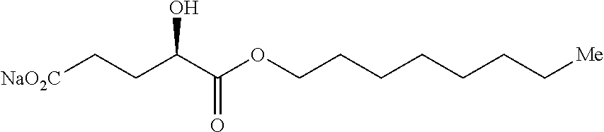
[NaO2C]CCC(C(OCCCCCCC[Me])=O)O
